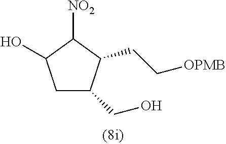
C1C(CO)C(CC[OPMB])C([NO2])C1O
